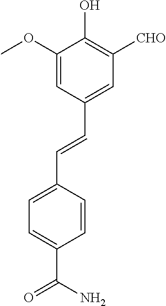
C1=C(OC)C(O)=C([CHO])C=C1C=CC1=CC=C(C(=O)N)C=C1
